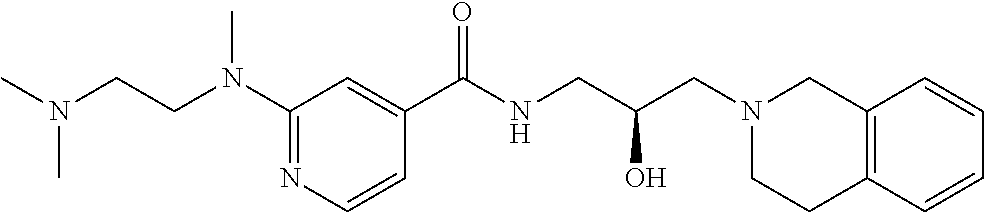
C1(N(CCN(C)C)C)=NC=CC(C(NCC(CN2CCC3=C(C2)C=CC=C3)O)=O)=C1
